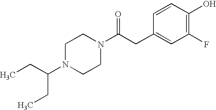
C1N(C(CC)CC)CCN(C(CC2=CC(F)=C(O)C=C2)=O)C1
